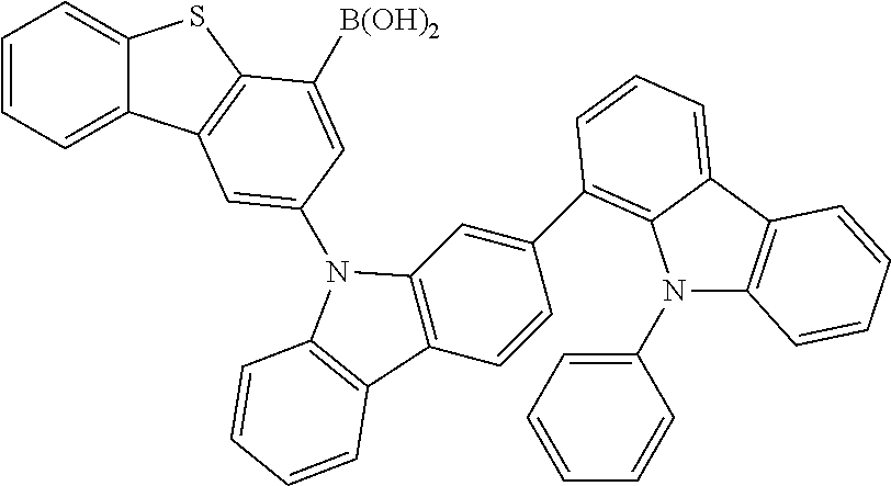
C1=CC=C2C(=C1)SC1=C2C=C(N2C3=C(C=CC(C4=C5N(C6=CC=CC=C6)C6=C(C5=CC=C4)C=CC=C6)=C3)C3=C2C=CC=C3)C=C1[B(OH)2]
